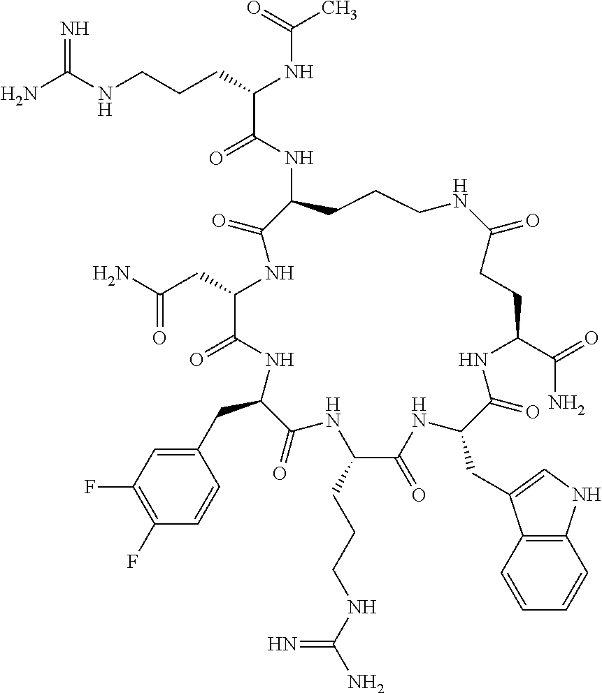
NC(NCCCC(NC(C)=O)C(=O)NC1CCCNC(=O)CCC(C(=O)N)NC(=O)C(CC2=CNC3=C2C=CC=C3)NC(=O)C(CCCNC(N)=N)NC(=O)C(CC2=CC(F)=C(F)C=C2)NC(=O)C(CC(=O)N)NC1=O)=N
